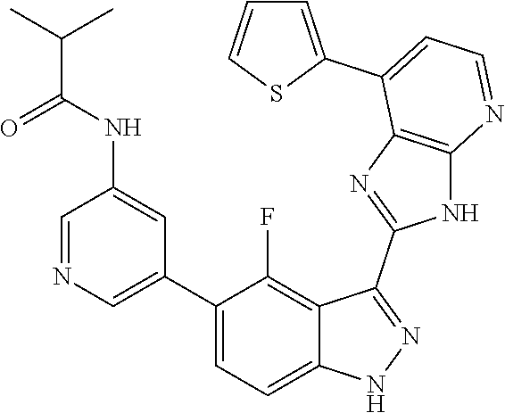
C1=NC=C(C2=CC=C3C(=C2F)C(C2=NC4=C(N2)N=CC=C4C2=CC=CS2)=NN3)C=C1NC(C(C)C)=O
